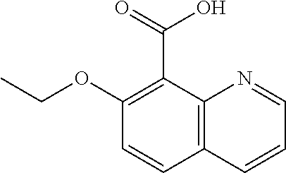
C12=C(C(C(=O)O)=C(OCC)C=C1)N=CC=C2
